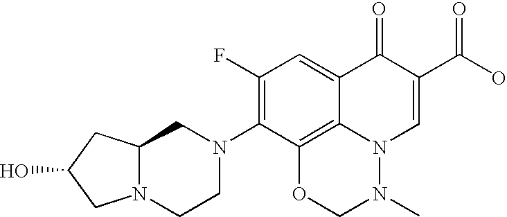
N12CCN(C3=C(F)C=C4C5=C3OCN(C)N5C=C(C(=O)O)C4=O)CC1CC(O)C2
